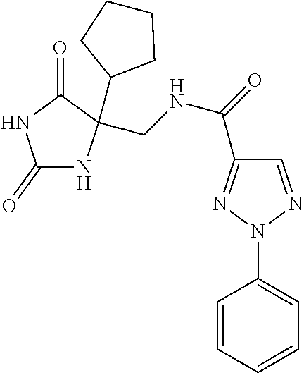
C1=CC=CC=C1N1N=CC(C(=O)NCC2(C3CCCC3)NC(=O)NC2=O)=N1
